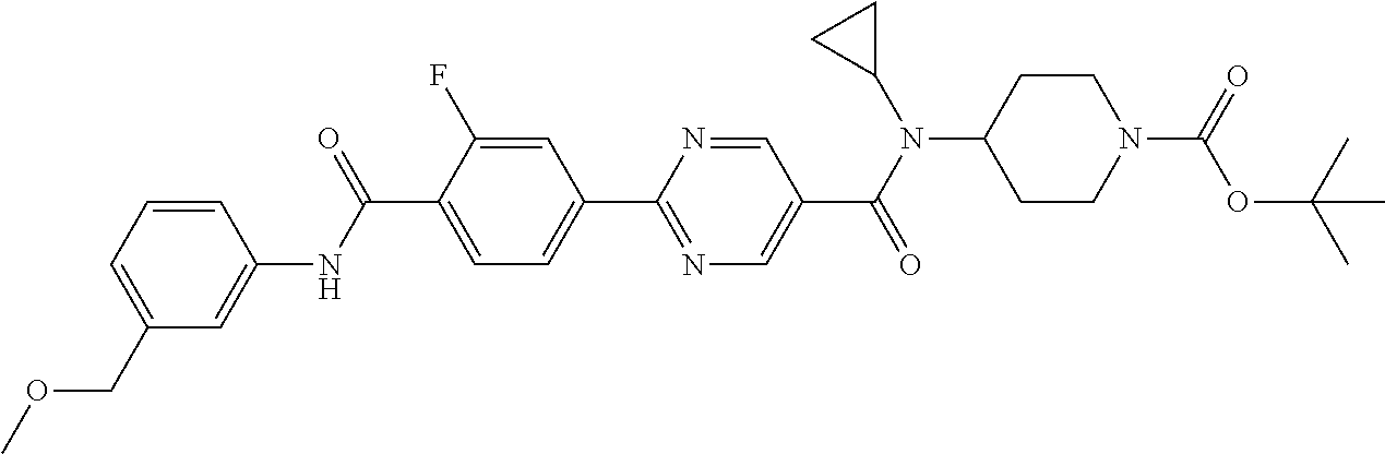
C1(C(NC2=CC(COC)=CC=C2)=O)=CC=C(C2=NC=C(C(N(C3CC3)C3CCN(C(=O)OC(C)(C)C)CC3)=O)C=N2)C=C1F
